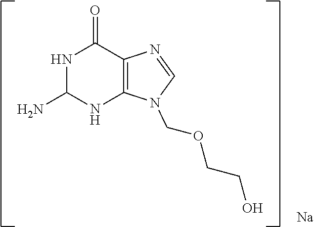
N1C(N)NC2=C(C1=O)N=CN2COCCO.[Na]
